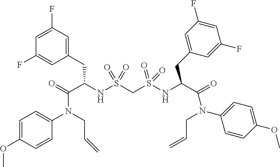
O=C(C(NS(CS(NC(C(=O)N(CC=C)C1=CC=C(OC)C=C1)CC1=CC(F)=CC(F)=C1)(=O)=O)(=O)=O)CC1=CC(F)=CC(F)=C1)N(CC=C)C1=CC=C(OC)C=C1
